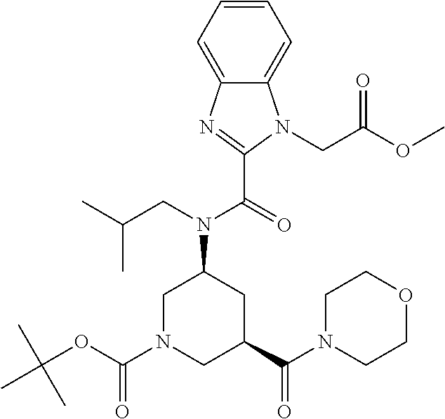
C12=CC=CC=C1N=C(C(=O)N(CC(C)C)C1CN(C(OC(C)(C)C)=O)CC(C(N3CCOCC3)=O)C1)N2CC(OC)=O
